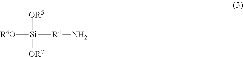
[R6O][Si]([R4]N)([OR5])[OR7]
